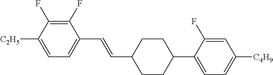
C1(F)=C(F)C([C2H5])=CC=C1C=CC1CCC(C2=CC=C([C4H9])C=C2F)CC1
